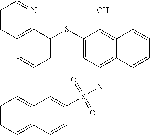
C1=C(SC2=CC(NS(C3=CC4=CC=CC=C4C=C3)(=O)=O)=C3C(=C2O)C=CC=C3)C2=C(C=C1)C=CC=N2
